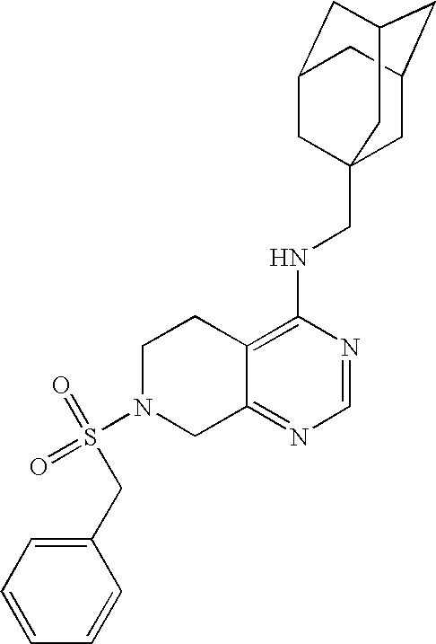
S(N1CC2=NC=NC(NCC34CC5CC(CC(C3)C5)C4)=C2CC1)(CC1=CC=CC=C1)(=O)=O
